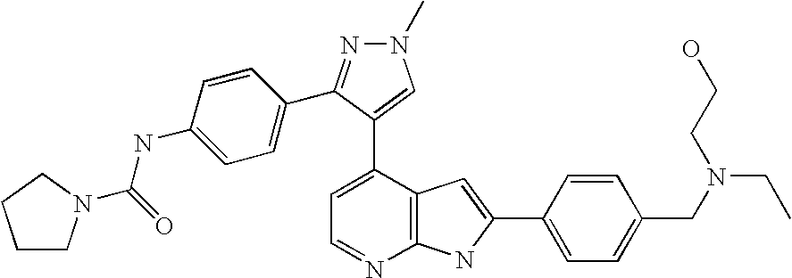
C1=C(C2=CN(C)N=C2C2=CC=C(NC(=O)N3CCCC3)C=C2)C2=C(N=C1)NC(C1=CC=C(CN(CC)CCO)C=C1)=C2
